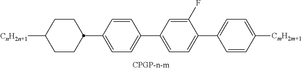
[CnH2n+1]C1CCC(C2=CC=C(C3=CC=C(C4=CC=C([CmH2m+1])C=C4)C(F)=C3)C=C2)CC1
